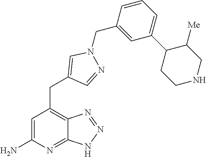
C1=C(N)N=C2C(=C1CC1=CN(CC3=CC(C4CCNCC4[Me])=CC=C3)N=C1)N=NN2
